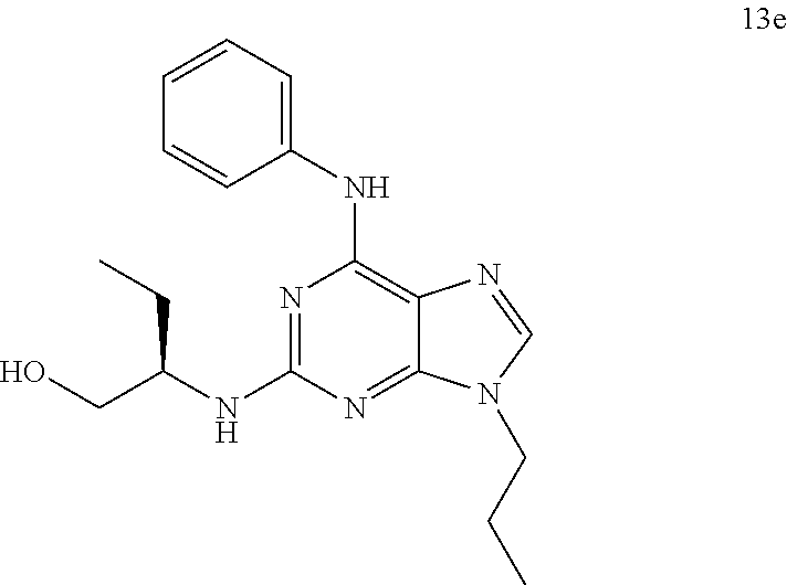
N1=C(NC(CC)CO)N=C2C(=C1NC1=CC=CC=C1)N=CN2CCC
